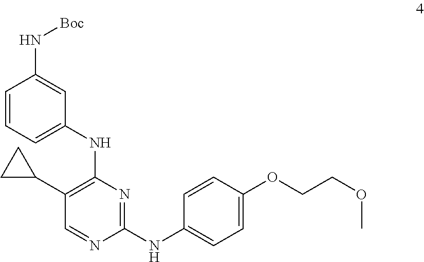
C1=CC=C(NC2=C(C3CC3)C=NC(NC3=CC=C(OCCOC)C=C3)=N2)C=C1N[Boc]
